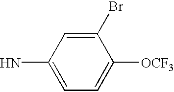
C1(N)=CC=C([OCF3])C(Br)=C1
